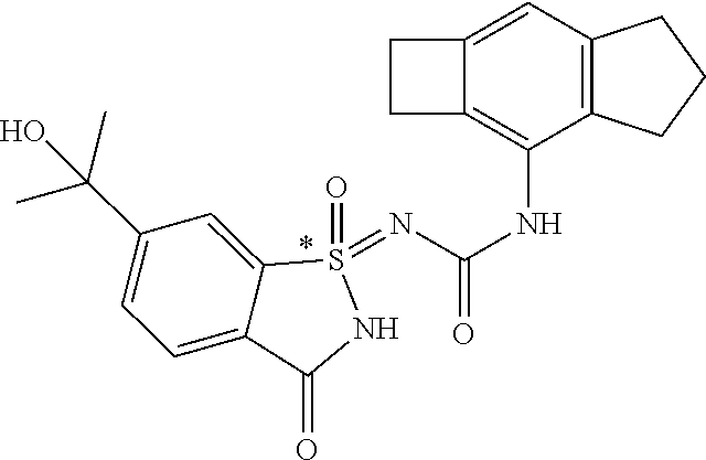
N(C(=O)N=S1(=O)C2=CC(C(C)(C)O)=CC=C2C(=O)N1)C1=C2C(=CC3=C1CCC3)CC2
